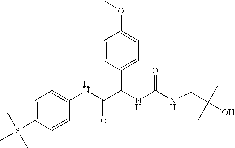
C1=C([Si](C)(C)C)C=CC(NC(=O)C(NC(NCC(O)(C)C)=O)C2=CC=C(OC)C=C2)=C1
